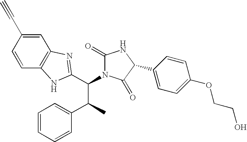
C1=C(C#C)C=CC2=C1N=C(C(C(C1=CC=CC=C1)C)N1C(=O)NC(C3=CC=C(OCCO)C=C3)C1=O)N2
